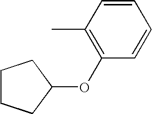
C1(C)=C(OC2CCCC2)C=CC=C1
